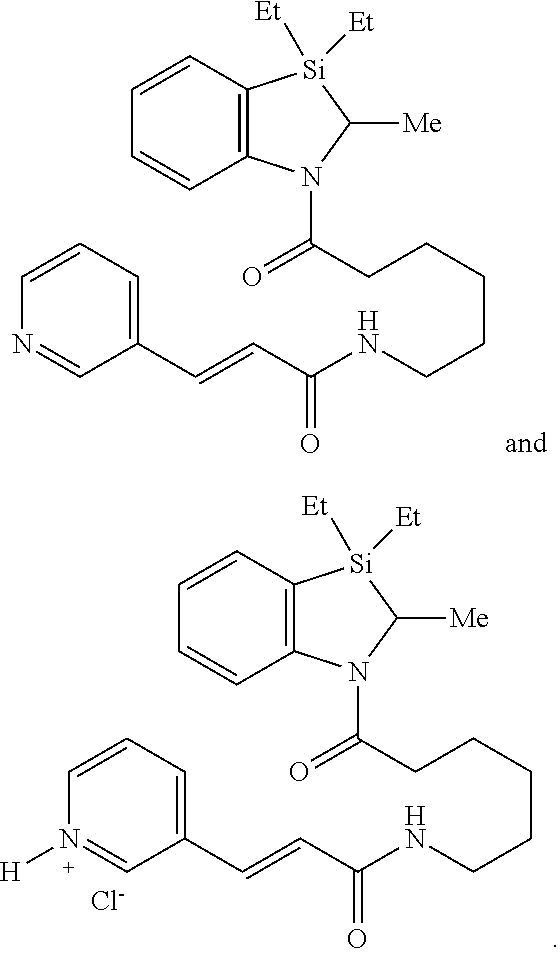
C1=CN=CC(C=CC(=O)NCCCCCC(=O)N2C3=C(C=CC=C3)[Si]([Et])([Et])C2[Me])=C1.C1=CN([H])=CC(C=CC(=O)NCCCCCC(=O)N2C3=C(C=CC=C3)[Si]([Et])([Et])C2[Me])=C1.[Cl-]
